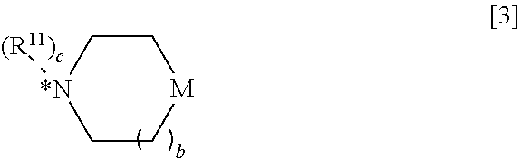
C1C[M]CC[*N]1[(R11)c]
